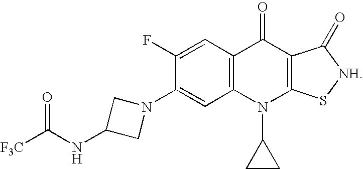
C1(F)=CC2=C(C=C1N1CC(NC([F3C])=O)C1)N(C1CC1)C1=C(C2=O)C(=O)[NH]S1
